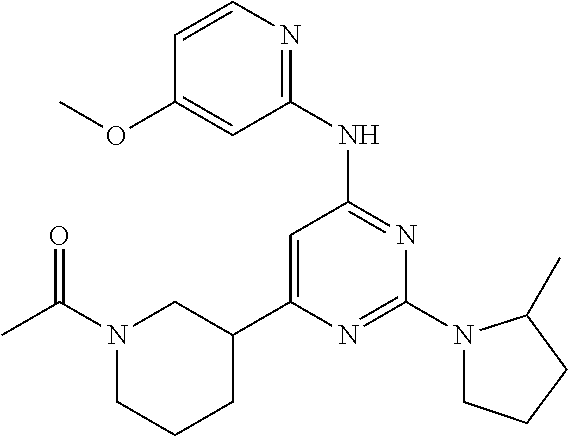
N1=C(N2CCCC2C)N=C(NC2=NC=CC(OC)=C2)C=C1C1CN(C(C)=O)CCC1
